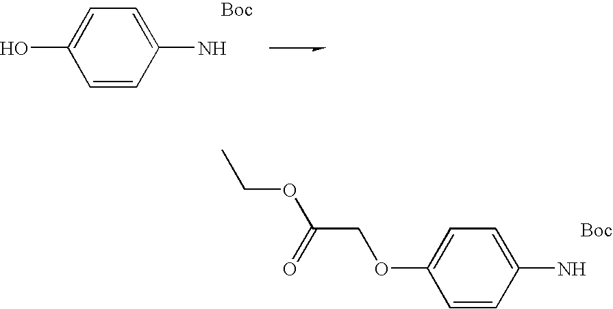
C1(N)=CC=C(OCC(OCC)=O)C=C1.[Boc].C1(N)=CC=C(O)C=C1.[Boc]
